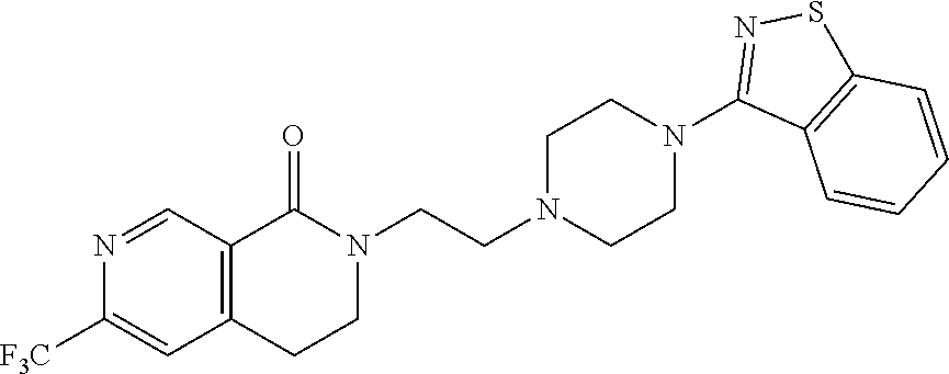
N1(CCN2CCN(C3=NSC4=C3C=CC=C4)CC2)C(=O)C2=C(CC1)C=C([F3C])N=C2
